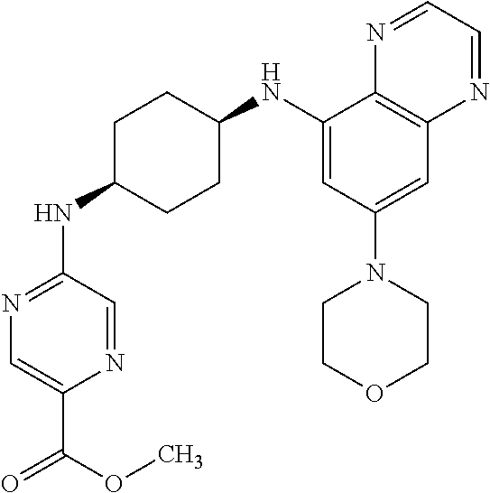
N1=CC(NC2CCC(NC3=CC(N4CCOCC4)=CC4=C3N=CC=N4)CC2)=NC=C1C(OC)=O
